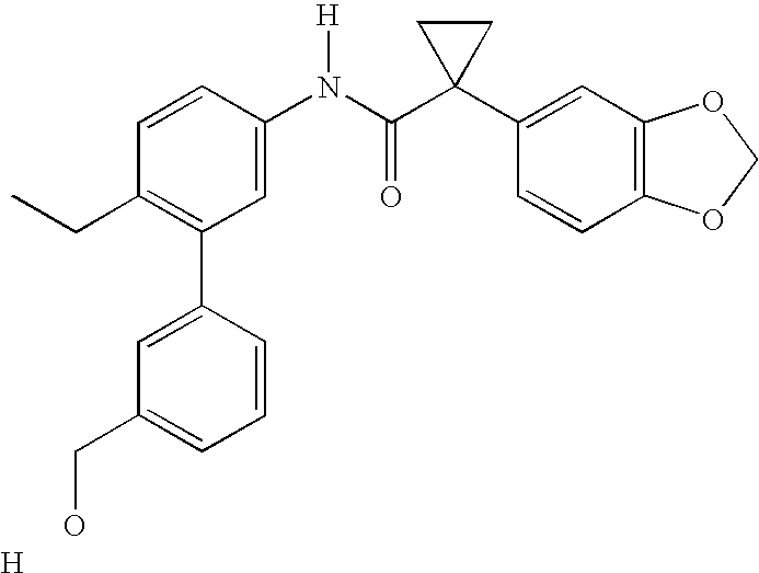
C1=CC(N(C(C2(C3=CC4=C(C=C3)OCO4)CC2)=O)[H])=CC(C2=CC(CO)=CC=C2)=C1CC.[H]
